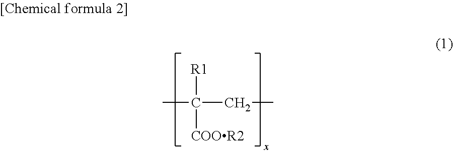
CC(CC)([R1])[COOR2]
